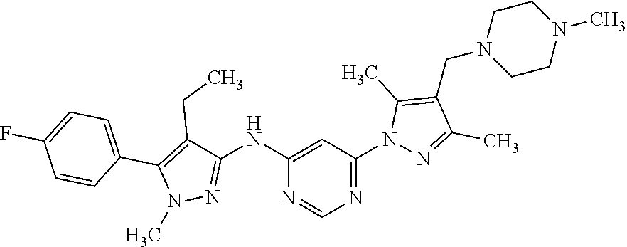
C1(NC2=NN(C)C(C3=CC=C(F)C=C3)=C2CC)=CC(N2N=C(C)C(CN3CCN(C)CC3)=C2C)=NC=N1
